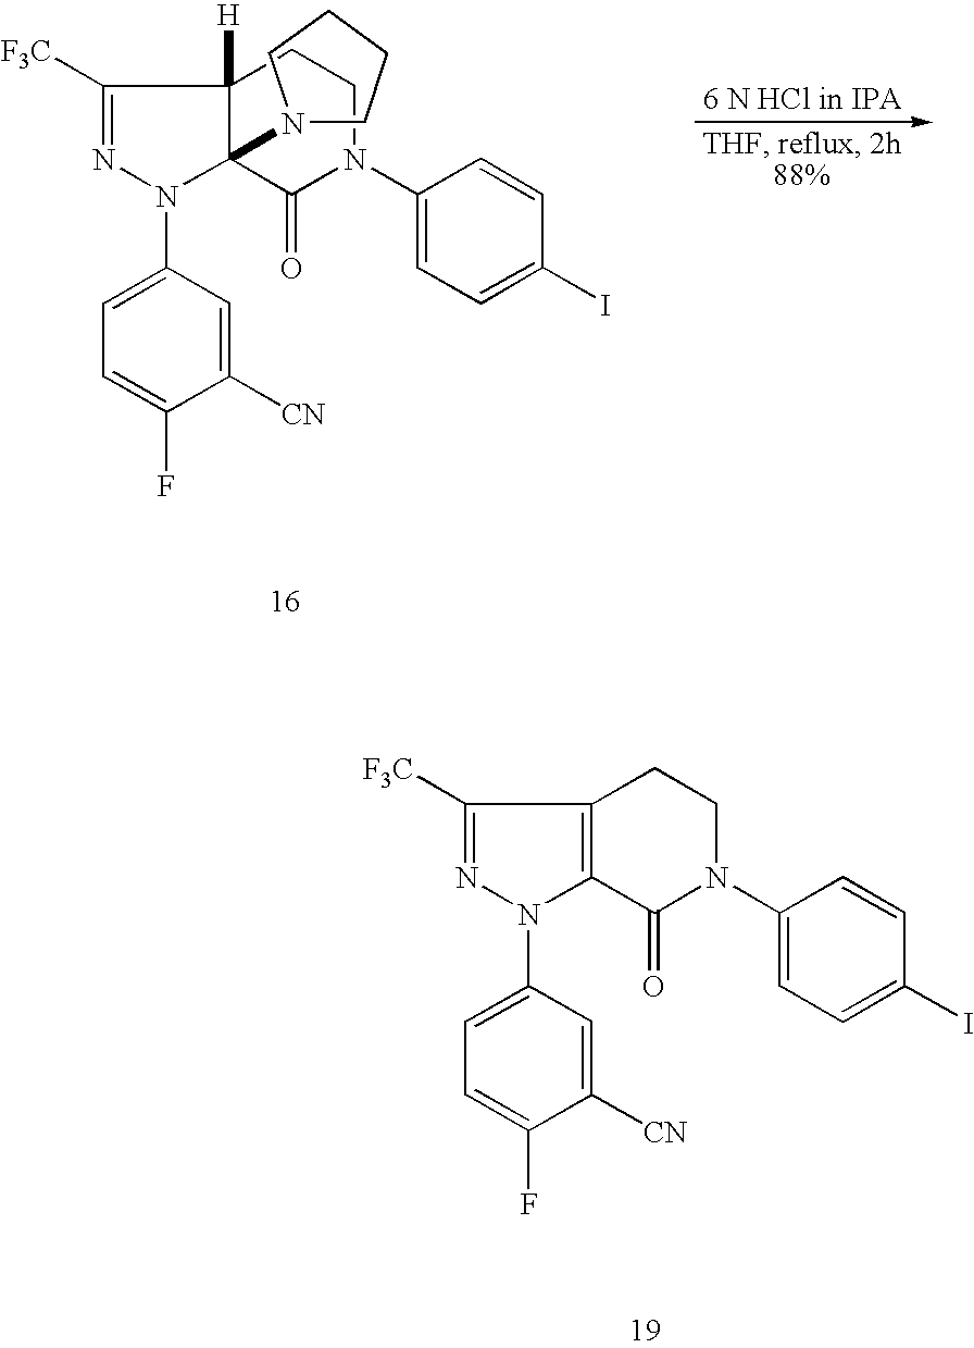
C1([F3C])=NN(C2=CC=C(F)C([CN])=C2)C2=C1CCN(C1=CC=C(I)C=C1)C2=O.C1([F3C])=NN(C2=CC=C(F)C([CN])=C2)C2(N3CCCC3)C1([H])CCN(C1=CC=C(I)C=C1)C2=O
